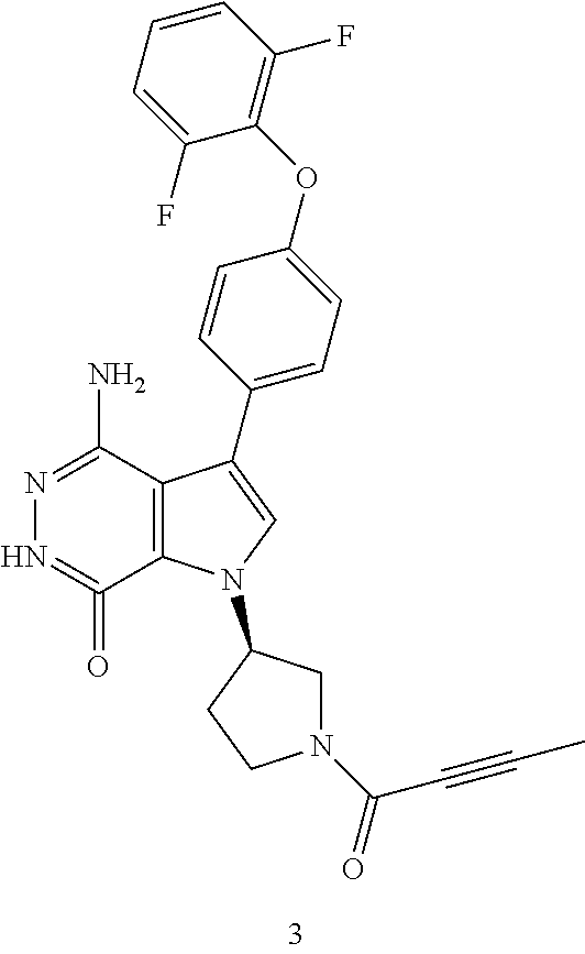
N1(C(=O)C#CC)CC(N2C3=C(C(C4=CC=C(OC5=C(F)C=CC=C5F)C=C4)=C2)C(N)=NN=C3=O)CC1
